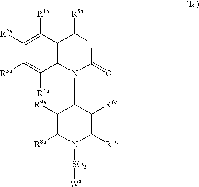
C12=C(C([R1a])=C([R2a])C([R3a])=C1[R4a])C([R5a])OC(=O)N2C1C([R9a])C([R8a])N([SO2][Wa])C([R7a])C1[R6a]
